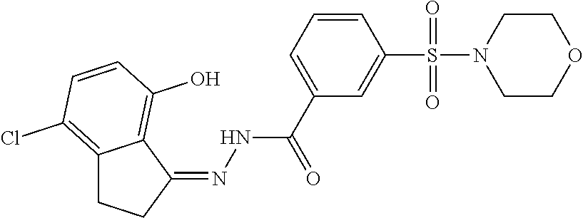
C1(=NNC(C2=CC=CC(S(N3CCOCC3)(=O)=O)=C2)=O)C2=C(O)C=CC(Cl)=C2CC1
